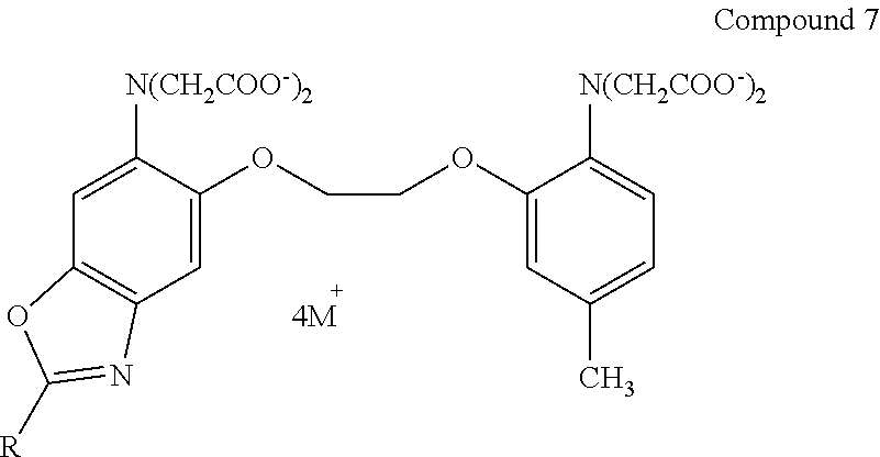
C1=C(OCCOC2=CC(C)=CC=C2[N(CH2COO-)2])C([N(CH2COO-)2])=CC2=C1N=C([R])O2
